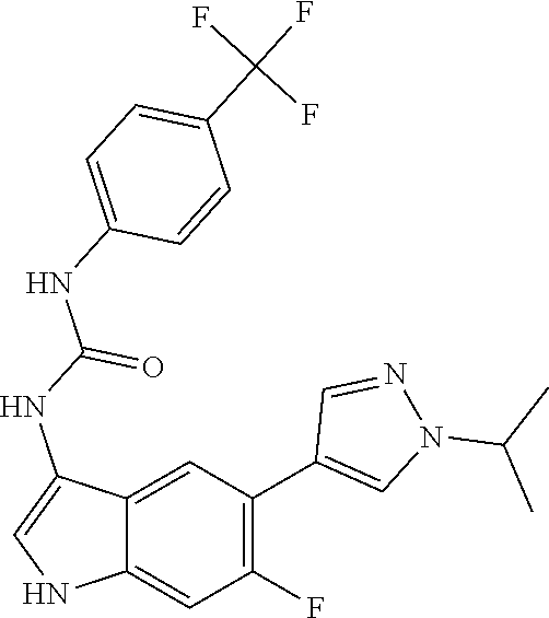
N1C=C(NC(NC2=CC=C(C(F)(F)F)C=C2)=O)C2=CC(C3=CN(C(C)C)N=C3)=C(F)C=C12
